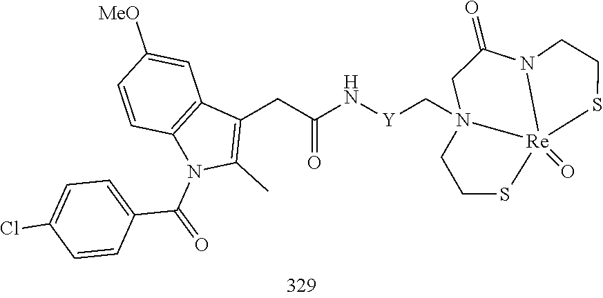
[Y](CN12[Re]3(=O)(N(C(=O)C1)CCS3)SCC2)NC(CC1=C(C)N(C(C2=CC=C(Cl)C=C2)=O)C2=C1C=C([MeO])C=C2)=O
